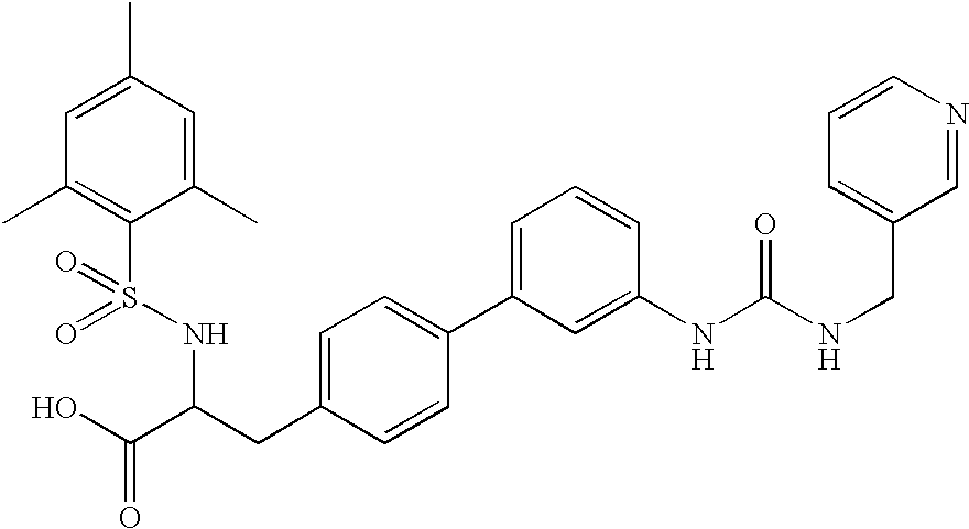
C1=C(C)C=C(C)C(S(NC(C(O)=O)CC2=CC=C(C3=CC=CC(NC(NCC4=CC=CN=C4)=O)=C3)C=C2)(=O)=O)=C1C
